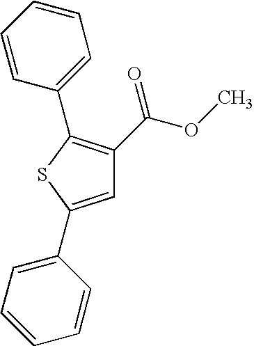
C1=C(C2=CC=CC=C2)SC(C2=CC=CC=C2)=C1C(OC)=O
